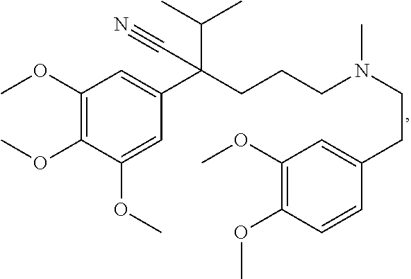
COC1=C(OC)C(OC)=CC(C(CCCN(CCC2=CC(OC)=C(OC)C=C2)C)(C(C)C)C#N)=C1
